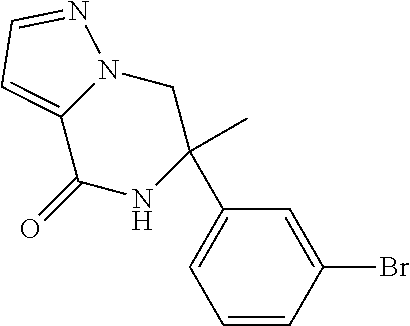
C1=CC(Br)=CC(C2(C)CN3C(=CC=N3)C(=O)N2)=C1
